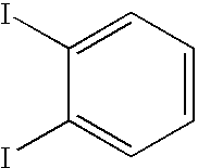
C1=C(I)C(I)=CC=C1
